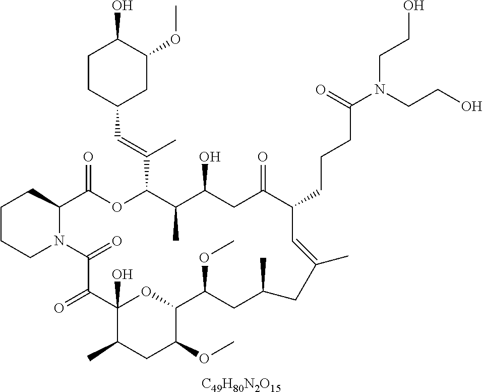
[C49H80N2O15].C1CCN2C(C1)C(=O)OC(C(=CC1CC(OC)C(O)CC1)C)C(C)C(O)CC(=O)C(CCCC(=O)N(CCO)CCO)C=C(C)CC(C)CC(OC)C1OC(O)(C(=O)C2=O)C(C)CC1OC
